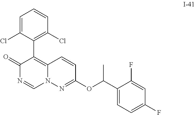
C1=C(Cl)C(C2=C3N(C=NC2=O)N=C(OC(C2=CC=C(F)C=C2F)C)C=C3)=C(Cl)C=C1
